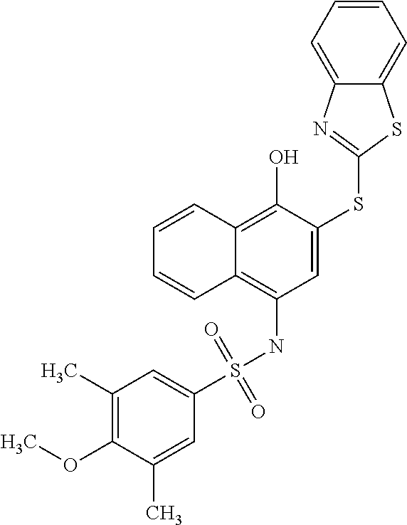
C1(S(NC2=C3C(=C(O)C(SC4=NC5=CC=CC=C5S4)=C2)C=CC=C3)(=O)=O)=CC(C)=C(OC)C(C)=C1
